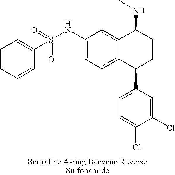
C1(NS(=O)(=O)C2=CC=CC=C2)=CC=C2C(=C1)C(NC)CCC2C1=CC=C(Cl)C(Cl)=C1
